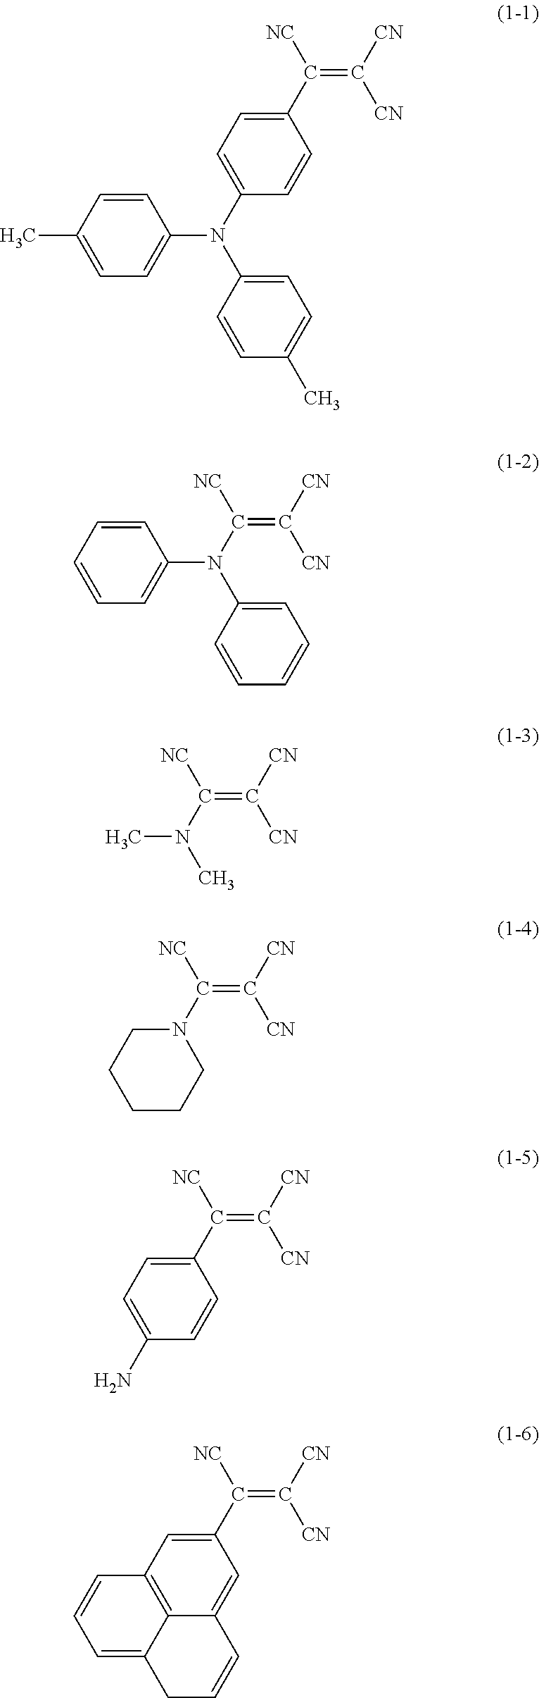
C1(C)=CC=C(N(C2=CC=C(C([NC])=C([CN])[CN])C=C2)C2=CC=C(C)C=C2)C=C1.C1=CC=C(N(C2=CC=CC=C2)C([NC])=C([CN])[CN])C=C1.CN(C)C([NC])=C([CN])[CN].N1(C([NC])=C([CN])[CN])CCCCC1.C1(C([NC])=C([CN])[CN])=CC=C(N)C=C1.C1(C([NC])=C([CN])[CN])=CC2=C3C(=C1)C=CCC3=CC=C2
